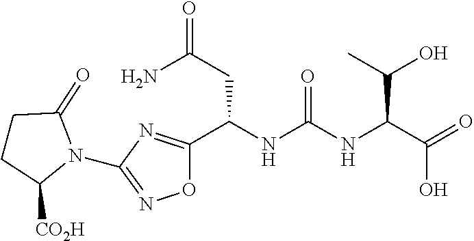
O1C(C(NC(NC(C(=O)O)C(C)O)=O)CC(=O)N)=NC(N2C(=O)CCC2[CO2H])=N1
